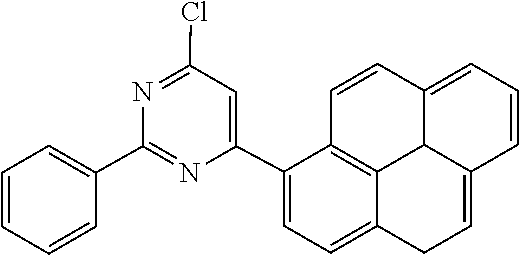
C1(C2=CC=CC=C2)=NC(C2=CC=C3C4=C2C=CC2=CC=CC(=CC3)C24)=CC(Cl)=N1
